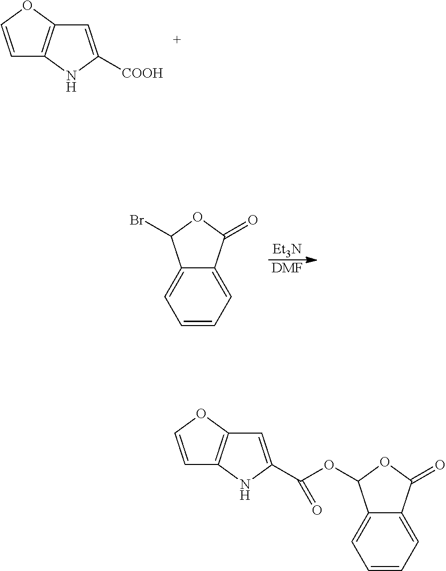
C1=COC2=C1NC([COOH])=C2.[Et3N].[DMF].C12=CC=CC=C1C(=O)OC2Br.C1=COC2=C1NC(C(OC1C3=CC=CC=C3C(=O)O1)=O)=C2
